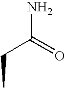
NC(=O)CC
